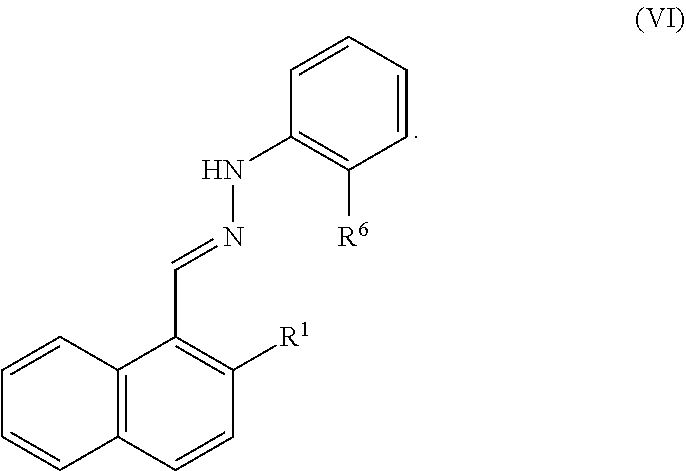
C1=CC=CC([R6])=C1NN=CC1=C([R1])C=CC2=C1C=CC=C2
